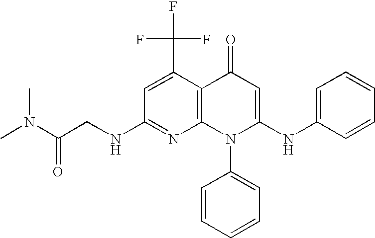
C1(NCC(N(C)C)=O)=NC2=C(C(C(F)(F)F)=C1)C(=O)C=C(NC1=CC=CC=C1)N2C1=CC=CC=C1
